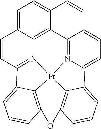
C1=C2C3=C4C(=C1)C=CC1=CC=C5N(=C41)[Pt]14N3=C(C=C2)C2=CC=CC(=C12)OC1=C4C5=CC=C1
